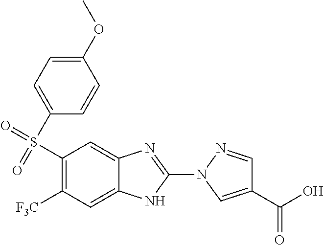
C1(OC)=CC=C(S(=O)(=O)C2=C([F3C])C=C3C(=C2)N=C(N2C=C(C(O)=O)C=N2)N3)C=C1
